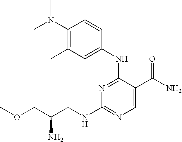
C1(NC2=NC(NCC(COC)N)=NC=C2C(N)=O)=CC(C)=C(N(C)C)C=C1
